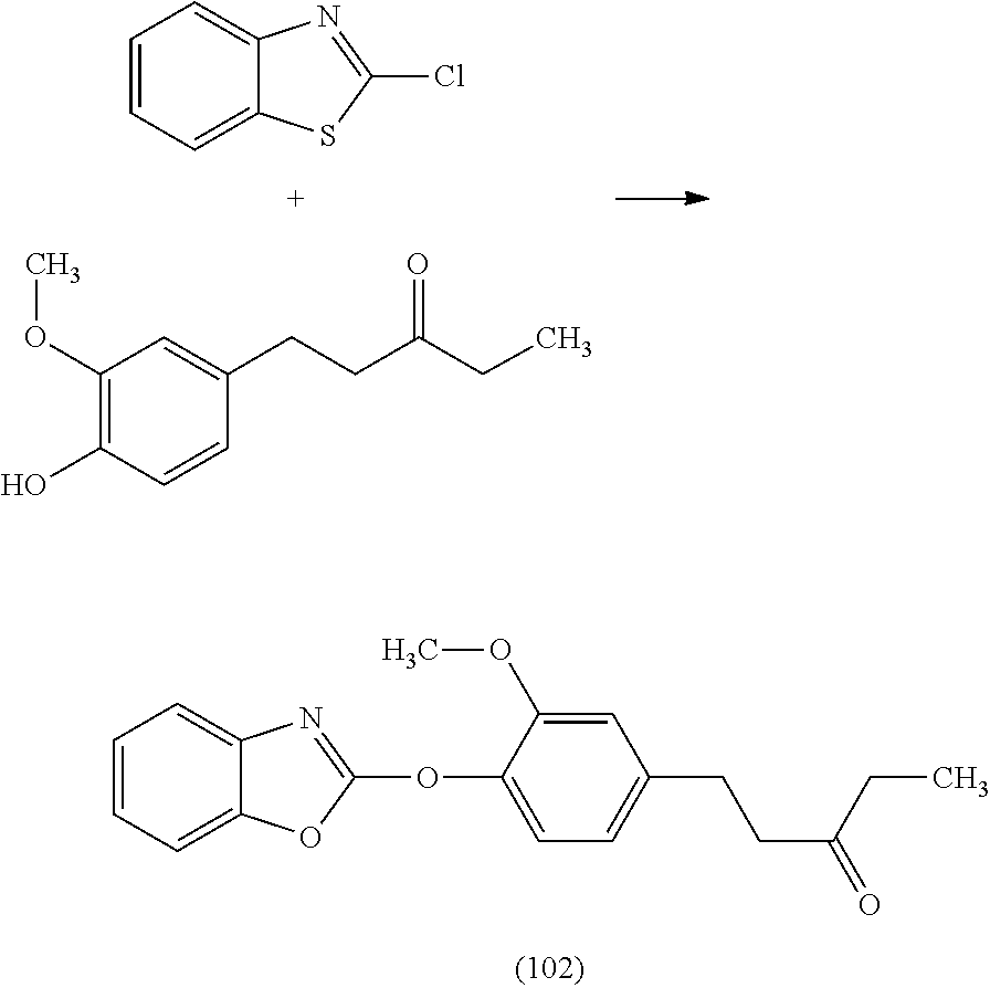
C1=CC=C2C(=C1)N=C(Cl)S2.C1(OC)=C(O)C=CC(CCC(=O)CC)=C1.C1=C2C(=CC=C1)OC(OC1=CC=C(CCC(=O)CC)C=C1OC)=N2
